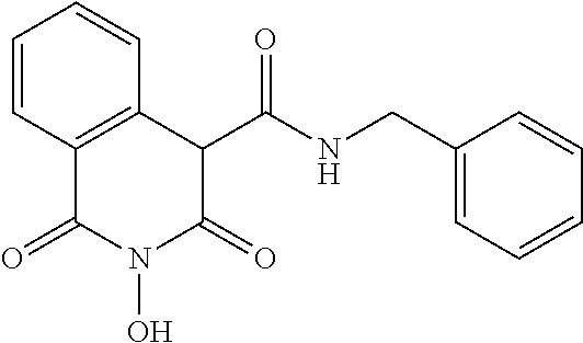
C1=CC2=C(C=C1)C(C(NCC1=CC=CC=C1)=O)C(=O)N(O)C2=O
